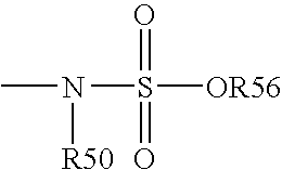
O=S(N(C)[R50])(=O)[OR56]
